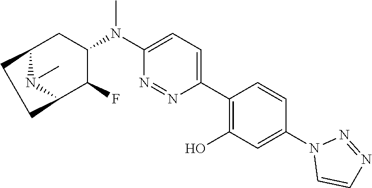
C12N(C)C(C(F)C(N(C3=CC=C(C4=C(O)C=C(N5C=CN=N5)C=C4)N=N3)C)C1)CC2
